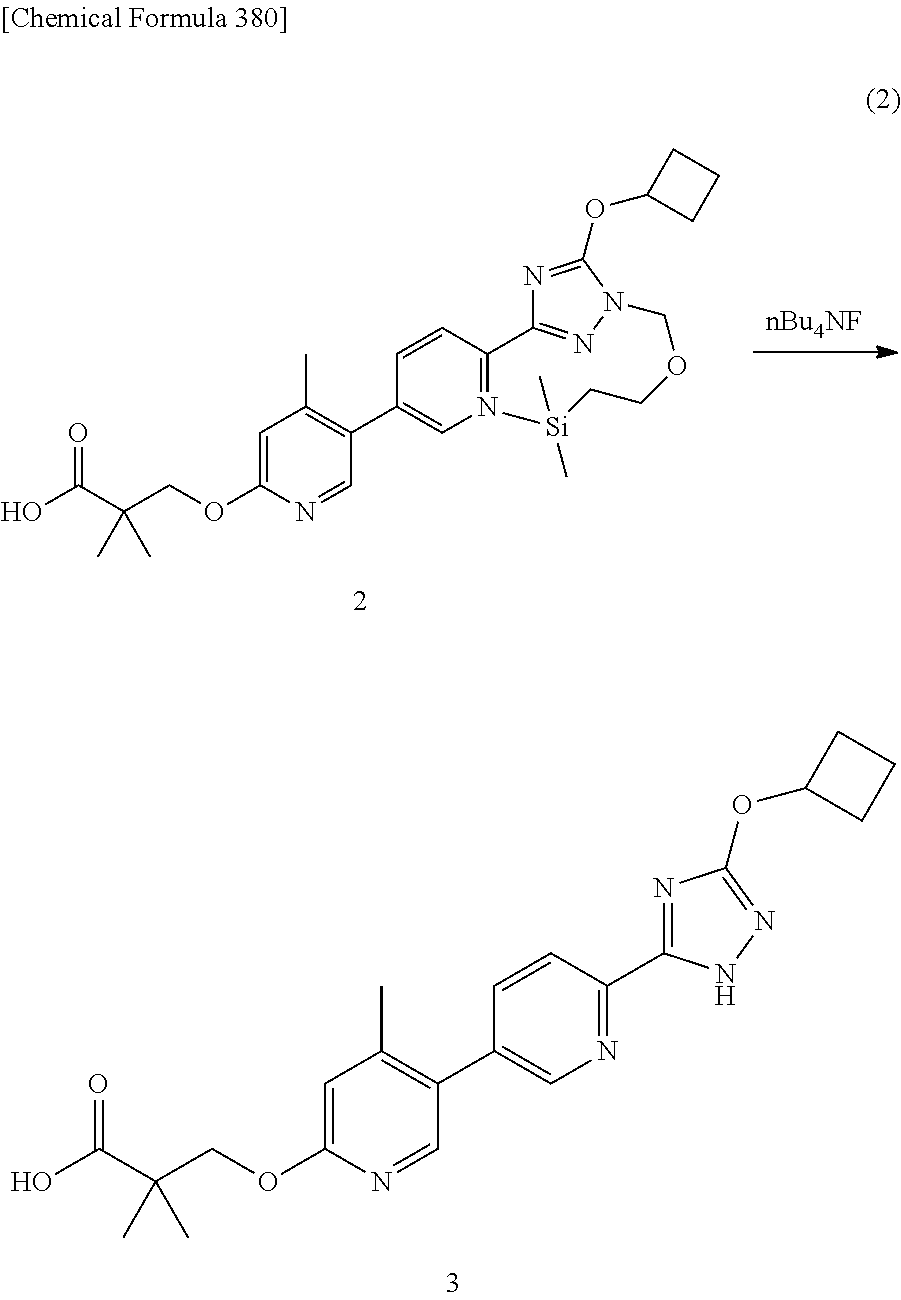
C1=C(OCC(C(O)=O)(C)C)N=CC(C2=CN=C(C3=NC(OC4CCC4)=NN3)C=C2)=C1C.[nBu4NF].C1=C(OCC(C(O)=O)(C)C)N=CC(C2=CN=C(C3=NN(COCC[Si](C)(C)C)C(OC4CCC4)=N3)C=C2)=C1C
